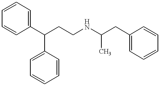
C1=C(C(CCNC(C)CC2=CC=CC=C2)C2=CC=CC=C2)C=CC=C1
